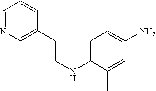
C1=NC=C(CCNC2=CC=C(N)C=C2C)C=C1
